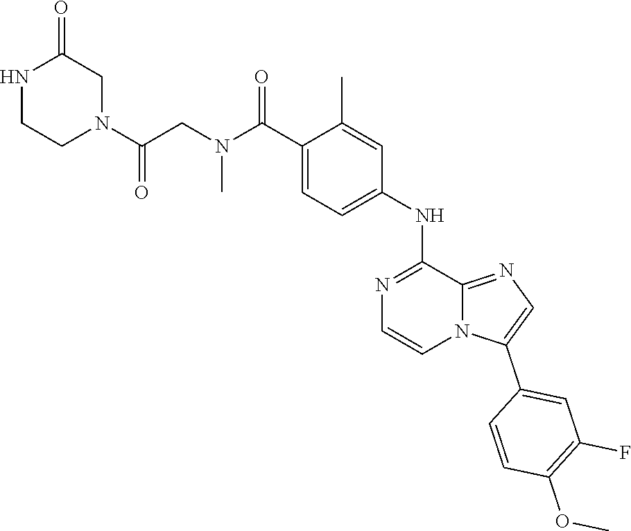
C12=NC=C(C3=CC(F)=C(OC)C=C3)N1C=CN=C2NC1=CC=C(C(N(C)CC(N2CC(=O)NCC2)=O)=O)C(C)=C1
